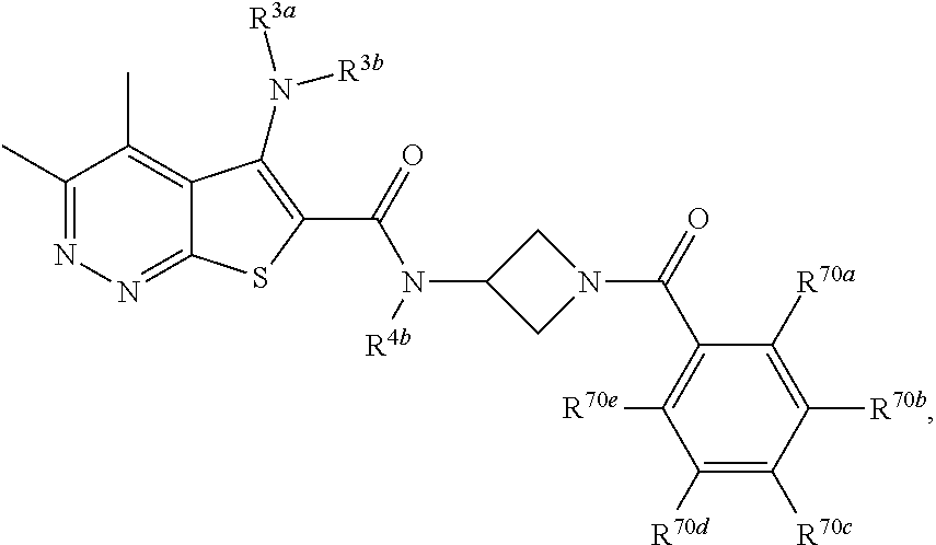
C1(C)=NN=C2C(=C1C)C(N([R3a])[R3b])=C(C(N(C1CN(C(C3=C([R70e])C([R70d])=C([R70c])C([R70b])=C3[R70a])=O)C1)[R4b])=O)S2
